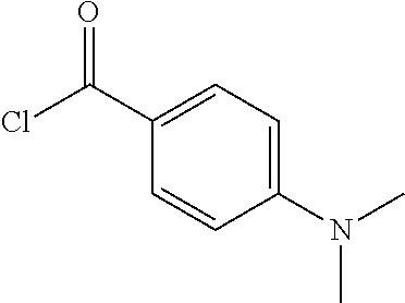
ClC(C1=CC=C(N(C)C)C=C1)=O
